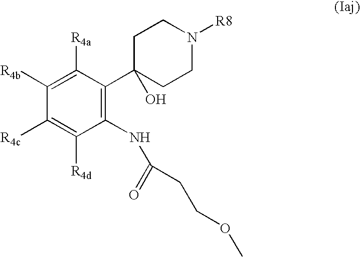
C1([R4b])=C([R4a])C(C2(O)CCN([R8])CC2)=C(NC(=O)CCOC)C([R4d])=C1[R4c]
